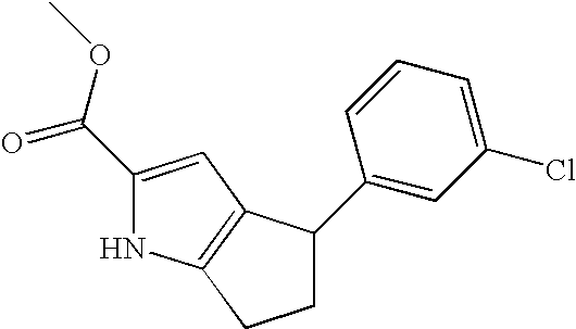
C1C(C2=CC(Cl)=CC=C2)C2=C(C1)NC(C(=O)OC)=C2
